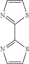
C1=CSC(C2=NC=CS2)=N1
